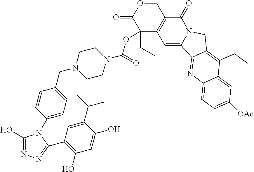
C1(O)=NN=C(C2=C(O)C=C(O)C(C(C)C)=C2)N1C1=CC=C(CN2CCN(C(OC3(CC)C4=C(COC3=O)C(=O)N3C(=C4)C4=NC5=CC=C([OAc])C=C5C(CC)=C4C3)=O)CC2)C=C1
